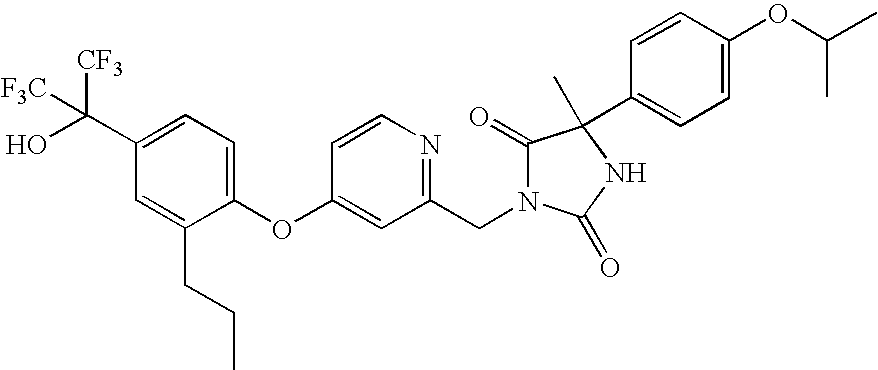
C1(OC2=CC(CN3C(=O)C(C4=CC=C(OC(C)C)C=C4)(C)NC3=O)=NC=C2)=CC=C(C(O)([CF3])[F3C])C=C1CCC
